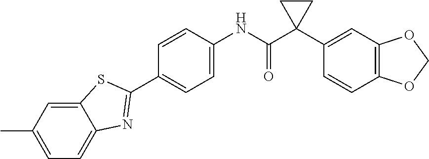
C12=CC(C)=CC=C1N=C(C1=CC=C(NC(C3(C4=CC5=C(C=C4)OCO5)CC3)=O)C=C1)S2
